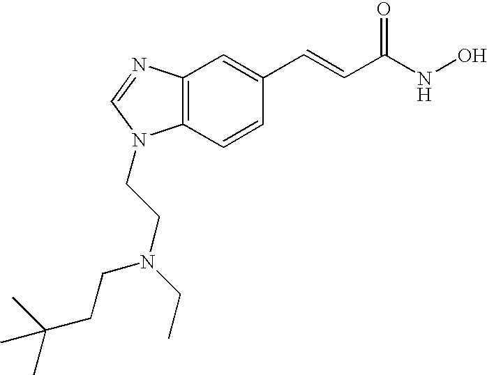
C12=C(C=CC(C=CC(NO)=O)=C1)N(CCN(CCC(C)(C)C)CC)C=N2
